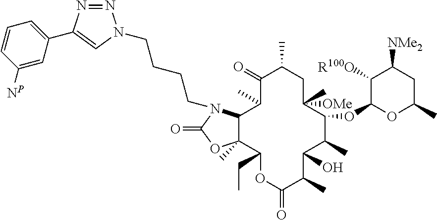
C12C(C)(C(CC)OC(=O)C(C)C(O)C(C)C(OC3OC(C)CC([NMe2])C3[R100O])C([OMe])(C)CC(C)C(=O)C1C)OC(=O)N2CCCCN1N=NC(C2=CC=CC([NP])=C2)=C1
